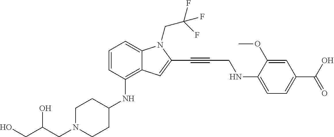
C(N1CCC(NC2=C3C(=CC=C2)N(CC(F)(F)F)C(C#CCNC2=CC=C(C(O)=O)C=C2OC)=C3)CC1)C(CO)O
